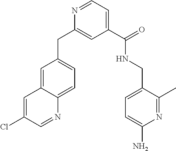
C1=C2C(=CC=C1CC1=CC(C(=O)NCC3=CC=C(N)N=C3C)=CC=N1)N=CC(Cl)=C2
